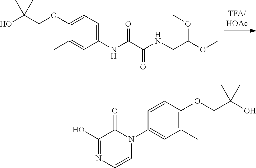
C1(NC(C(NCC(OC)OC)=O)=O)=CC=C(OCC(O)(C)C)C(C)=C1.C1(O)=NC=CN(C2=CC(C)=C(OCC(O)(C)C)C=C2)C1=O
